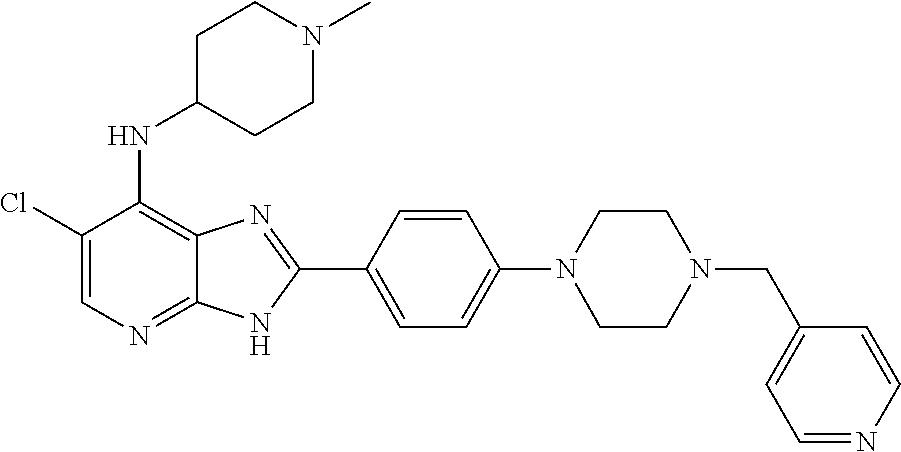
C1(Cl)=CN=C2C(=C1NC1CCN(C)CC1)N=C(C1=CC=C(N3CCN(CC4=CC=NC=C4)CC3)C=C1)N2
